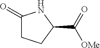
C1(=O)CCC(C(=O)[OMe])N1
